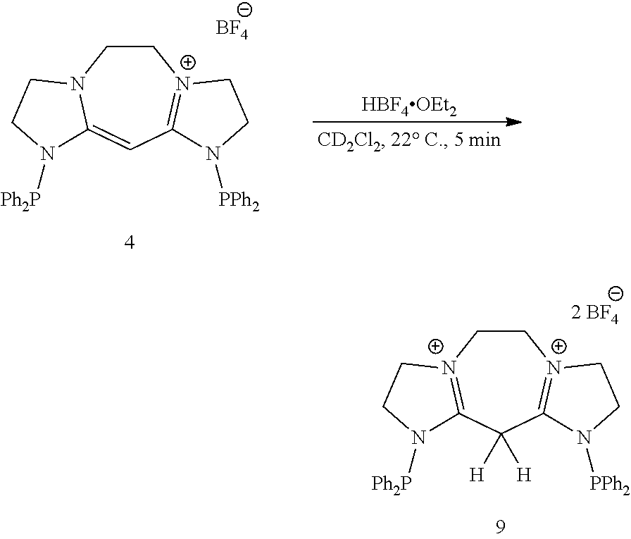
C1CN2C(=CC3=[N+]1CCN3[PPh2])N([Ph2P])CC2.[BF4].[HBF4OEt2].C1C[N+]2=C(C([H])([H])C3=[N+]1CCN3[PPh2])N([Ph2P])CC2.[2 BF4]
